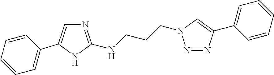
N1=C(NCCCN2N=NC(C3=CC=CC=C3)=C2)NC(C2=CC=CC=C2)=C1
